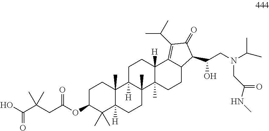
OC(C(CC(OC1C(C)(C)C2([H])C(C)(CC1)C1([H])C(C)(CC2)C2(C)C([H])(CC1)C1=C(C(C)C)C(=O)C(C(CN(CC(NC)=O)C(C)C)O)C1CC2)=O)(C)C)=O
